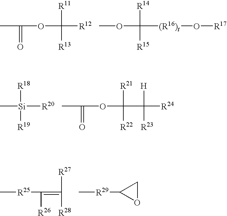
CC(=O)OC([R11])([R13])[R12].COC([R14])([R15])[(R16)t]O[R17].[Si](C)([R20])([R18])[R19].CC(=O)OC([R21])([R22])C([H])([R23])[R24].C[R25]C([R26])=C([R28])[R27].C[R29]C1OC1
